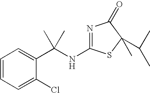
N1=C(NC(C2=CC=CC=C2Cl)(C)C)SC(C(C)C)(C)C1=O
